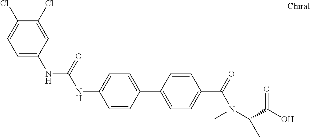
C1=CC(C2=CC=C(C(N(C)C(C(O)=O)C)=O)C=C2)=CC=C1NC(NC1=CC=C(Cl)C(Cl)=C1)=O
